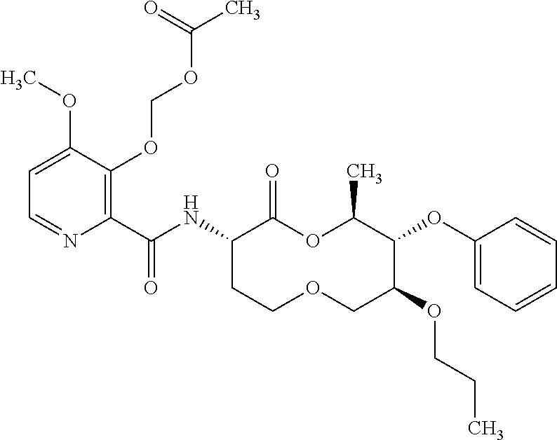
C1(C(NC2C(=O)OC(C)C(OC3=CC=CC=C3)C(OCCC)COCC2)=O)=C(OCOC(C)=O)C(OC)=CC=N1
